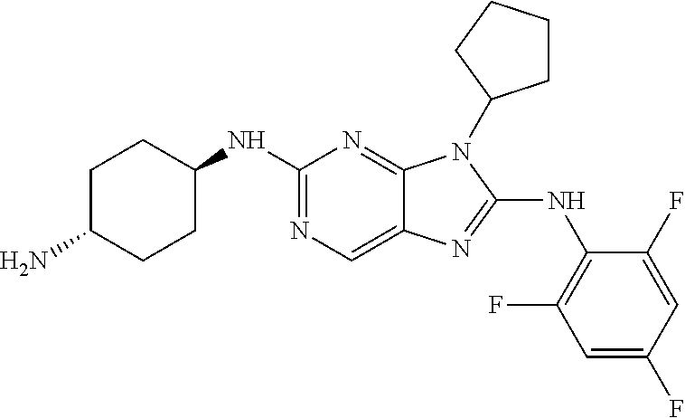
N1=C(NC2CCC(N)CC2)N=C2C(=C1)N=C(NC1=C(F)C=C(F)C=C1F)N2C1CCCC1
